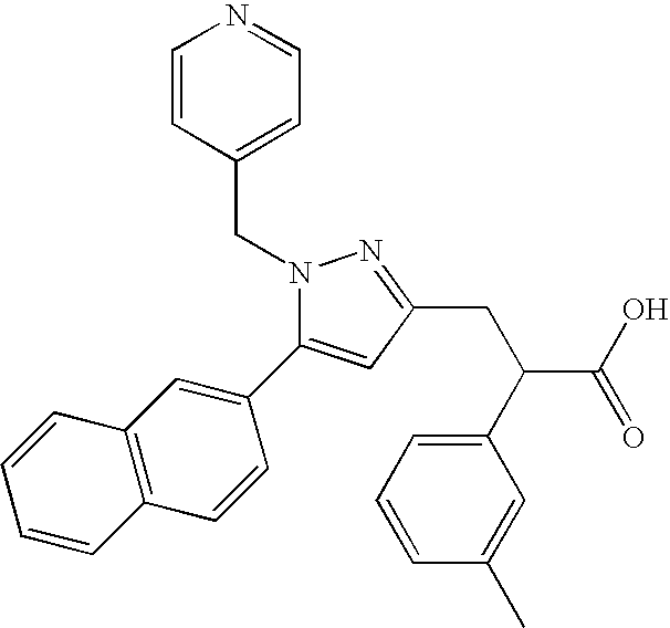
N1(CC2=CC=NC=C2)N=C(CC(C(O)=O)C2=CC=CC(C)=C2)C=C1C1=CC2=C(C=C1)C=CC=C2
